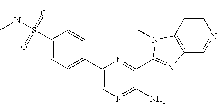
C1(C2=CC=C(S(N(C)C)(=O)=O)C=C2)=CN=C(N)C(C2=NC3=C(C=CN=C3)N2CC)=N1
